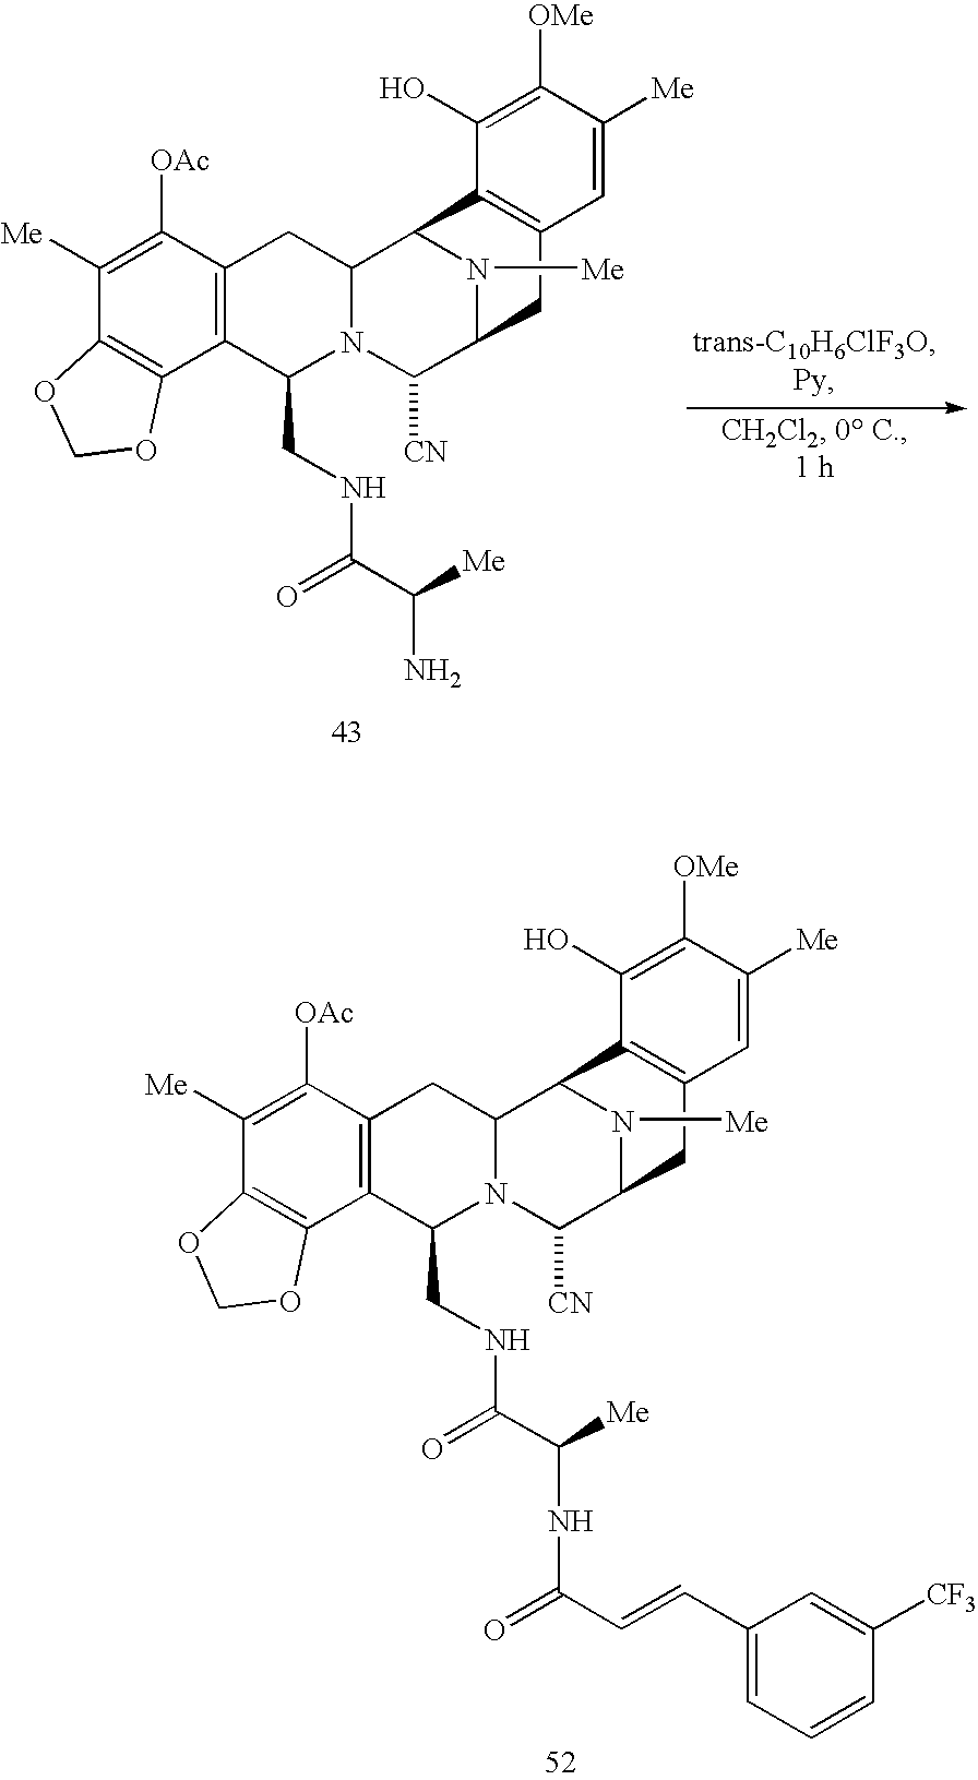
C1([Me])=C([OAc])C2=C(C3=C1OCO3)C(CNC(C([Me])NC(=O)C=CC1=CC=CC([CF3])=C1)=O)N1C(C2)C2N([Me])C(C1[CN])CC1=C2C(O)=C([OMe])C([Me])=C1.C1([Me])=C([OAc])C2=C(C3=C1OCO3)C(CNC(C([Me])N)=O)N1C(C2)C2N([Me])C(C1[CN])CC1=C2C(O)=C([OMe])C([Me])=C1
